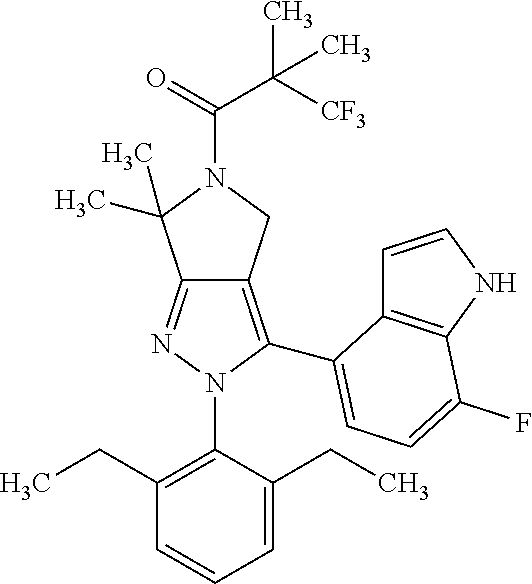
C12=NN(C3=C(CC)C=CC=C3CC)C(C3=CC=C(F)C4=C3C=CN4)=C1CN(C(C([CF3])(C)C)=O)C2(C)C
